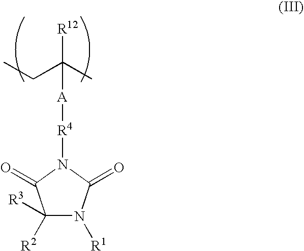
C1([R2])([R3])N([R1])C(=O)N([R4][A]C([R12])(C)CC)C1=O
